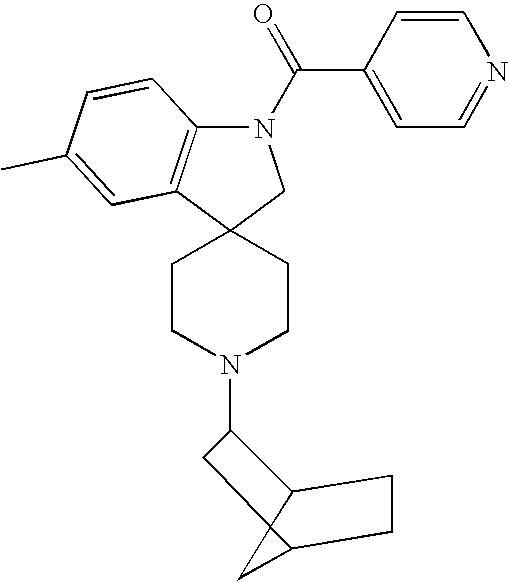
C1CN(C2C3C4(C(C4)CC3)C2)CCC12C1=C(N(C(C3=CC=NC=C3)=O)C2)C=CC(C)=C1
